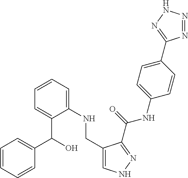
C1(C2=NNN=N2)=CC=C(NC(=O)C2=NNC=C2CNC2=CC=CC=C2C(C2=CC=CC=C2)O)C=C1
